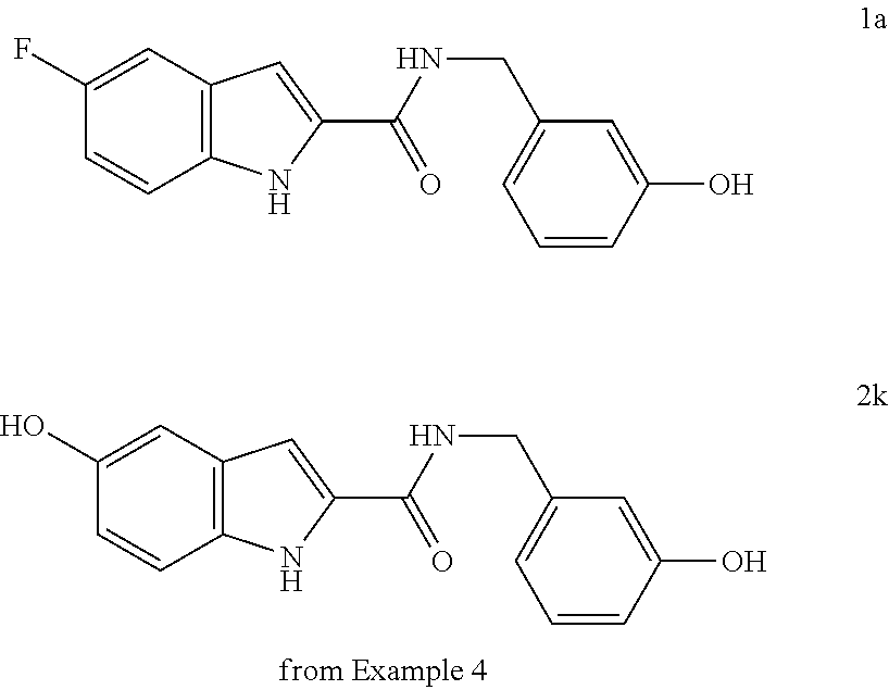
C1(O)=CC2=C(C=C1)NC(C(=O)NCC1=CC=CC(O)=C1)=C2.C1(F)=CC2=C(C=C1)NC(C(=O)NCC1=CC=CC(O)=C1)=C2
